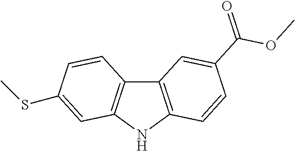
C12=C(NC3=C1C=CC(SC)=C3)C=CC(C(OC)=O)=C2
